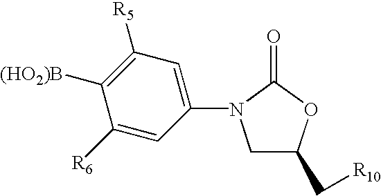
C1C(C[R10])OC(=O)N1C1=CC([R5])=C([(HO2)B])C([R6])=C1
